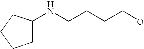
N(CCCCO)C1CCCC1
